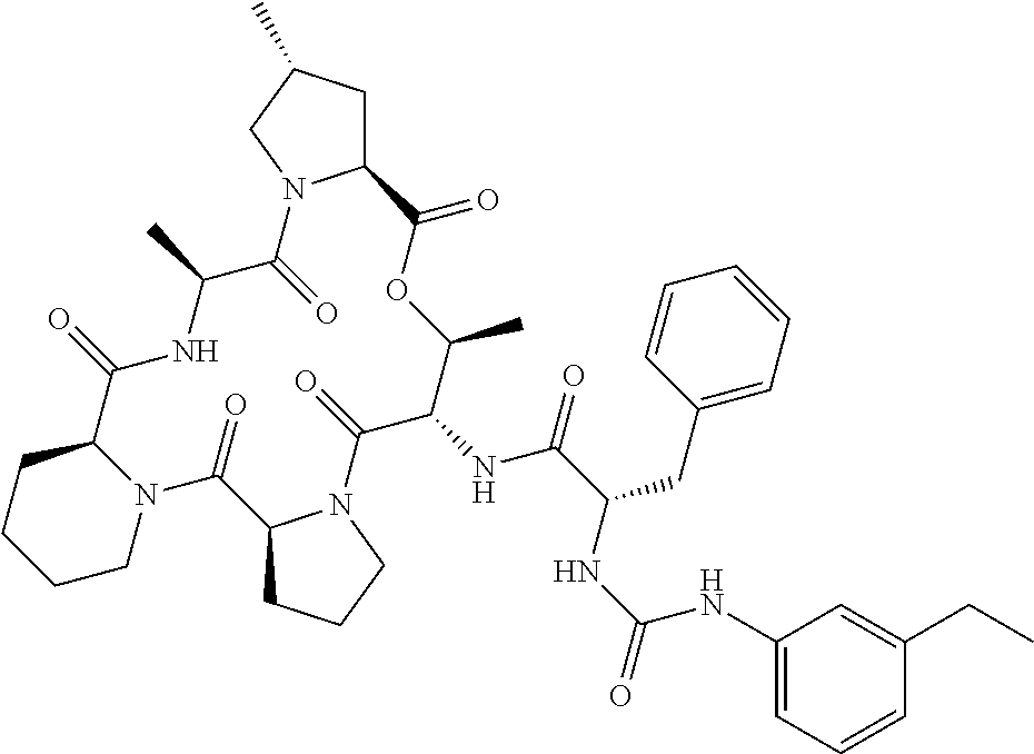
C12CC(C)CN1C(=O)C(C)NC(=O)C1CCCCN1C(=O)C1CCCN1C(=O)C(NC(=O)C(CC1=CC=CC=C1)NC(=O)NC1=CC=CC(CC)=C1)C(C)OC2=O
